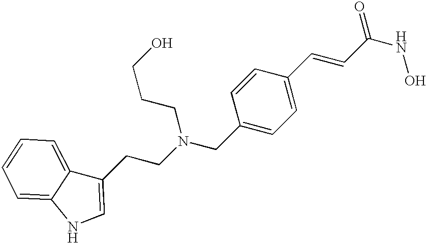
C1(CN(CCC2=CNC3=CC=CC=C23)CCCO)=CC=C(C=CC(NO)=O)C=C1
